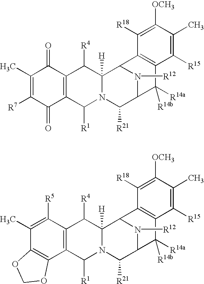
C1(C)=C([R7])C(=O)C2=C(C1=O)C([R4])C1([H])N(C2[R1])C([R21])C2N([R12])C1C1=C(C2([R14a])[R14b])C([R15])=C(C)C([OCH3])=C1[R18].C1(C)=C([R5])C2=C(C3=C1OCO3)C([R1])N1C([H])(C2[R4])C2N([R12])C(C1[R21])C([R14a])([R14b])C1=C2C([R18])=C([OCH3])C(C)=C1[R15]
